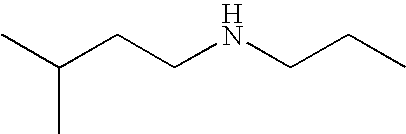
CC(CCNCCC)C
